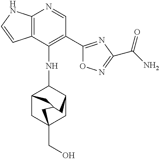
C12=C(C(NC3C4CC5(CO)CC3CC(C4)C5)=C(C3=NC(C(N)=O)=NO3)C=N1)C=CN2
